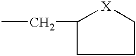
CCC1CCC[X]1
